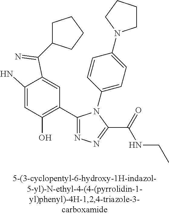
C1=C(N)C(C(=N)C2CCCC2)=CC(C2=NN=C(C(=O)NCC)N2C2=CC=C(N3CCCC3)C=C2)=C1O
